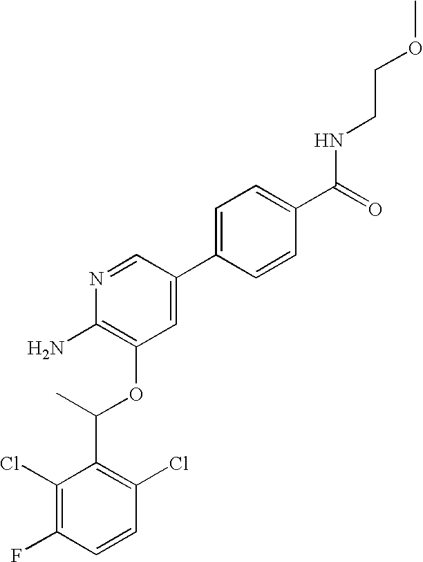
C1(Cl)=C(F)C=CC(Cl)=C1C(C)OC1=C(N)N=CC(C2=CC=C(C(=O)NCCOC)C=C2)=C1
